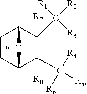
c1cC2C([R8])(C([R5])([R4])[R6])C(C([R2])([R1])[R3])([R7])C1O2
